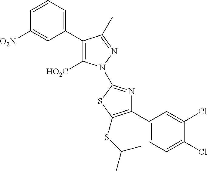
C1(C2=C([HO2C])N(C3=NC(C4=CC=C(Cl)C(Cl)=C4)=C(SC(C)C)S3)N=C2C)=CC=CC([O2N])=C1
